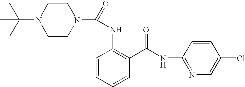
CC(C)(C)N1CCN(C(=O)NC2=C(C(NC3=NC=C(Cl)C=C3)=O)C=CC=C2)CC1
